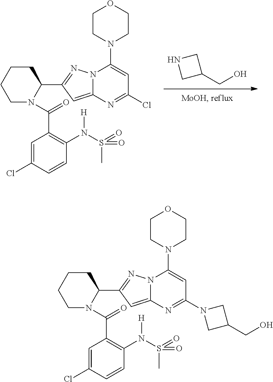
C(O)C1CNC1.C1CCCC(C2=NN3C(=C2)N=C(Cl)C=C3N2CCOCC2)N1C(C1=C(N(S(=O)(C)=O)[H])C=CC(Cl)=C1)=O.C1CCCC(C2=NN3C(=C2)N=C(N2CC(CO)C2)C=C3N2CCOCC2)N1C(C1=C(N(S(=O)(C)=O)[H])C=CC(Cl)=C1)=O
